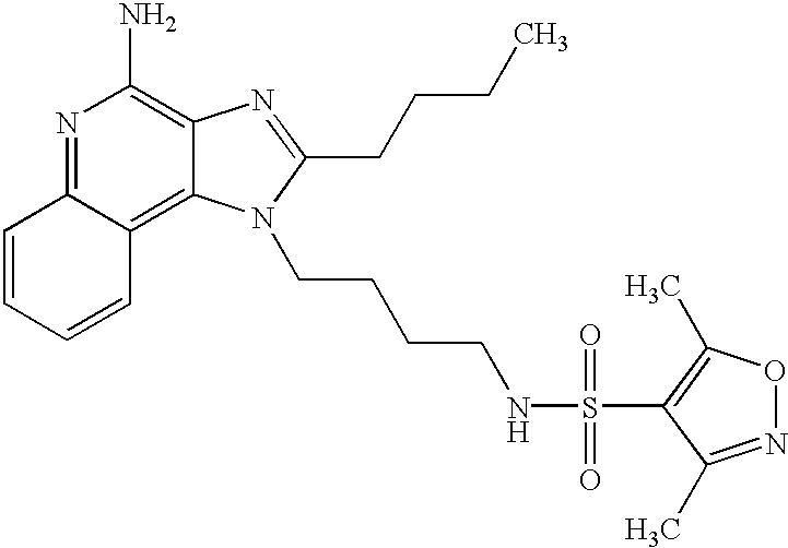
N1=C2C(=C3C(=C1N)N=C(CCCC)N3CCCCNS(=O)(=O)C1=C(C)ON=C1C)C=CC=C2
